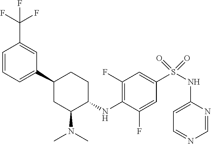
FC(F)(C1=CC(C2CC(N(C)C)C(NC3=C(F)C=C(S(=O)(=O)NC4=CC=NC=N4)C=C3F)CC2)=CC=C1)F
